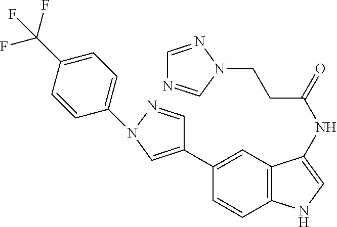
C1(C2=CN(C3=CC=C(C(F)(F)F)C=C3)N=C2)=CC2=C(C=C1)NC=C2NC(CCN1N=CN=C1)=O
